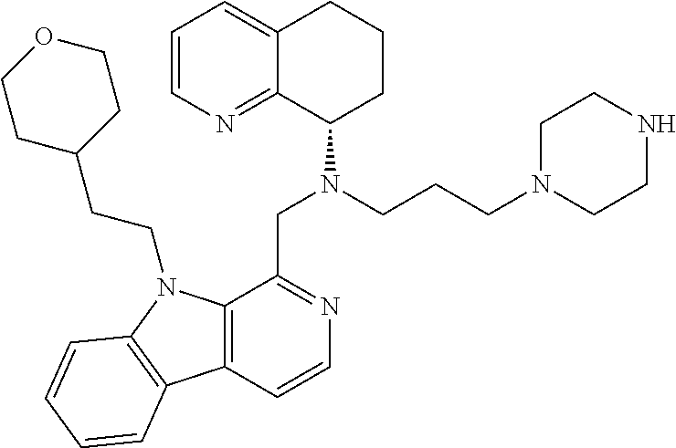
C1=CN=C2C(=C1)CCCC2N(CCCN1CCNCC1)CC1=NC=CC2=C1N(CCC1CCOCC1)C1=C2C=CC=C1
